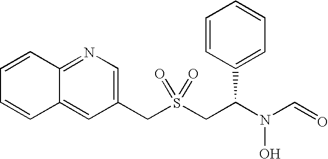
C(S(CC(N(C=O)O)C1=CC=CC=C1)(=O)=O)C1=CN=C2C(=C1)C=CC=C2
